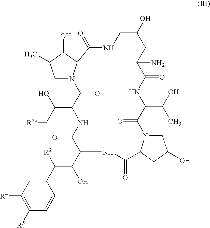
C1=CC(C([R3])C(O)C2C(=O)NC(C(O)C[R2c])C(=O)N3CC(C)C(O)C3C(=O)NCC(O)CC(N)C(=O)NC(C(C)O)C(=O)N3CC(O)CC3C(=O)N2)=CC([R4])=C1[R5]
